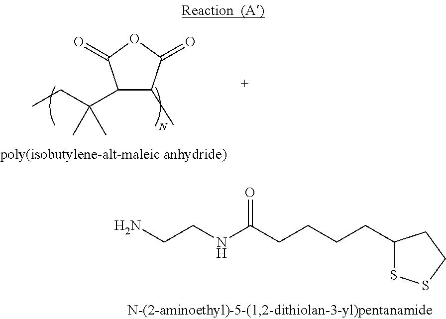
C1(C)C(=O)OC(=O)C1C(C)(CC)C.C1(CCCCC(NCCN)=O)SSCC1
